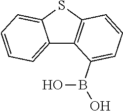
C12=CC=CC=C1SC1=C2C(B(O)O)=CC=C1
